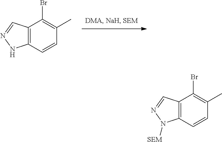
C12=C(C=CC(C)=C1Br)NN=C2.C12=C(C=CC(C)=C1Br)N([SEM])N=C2
